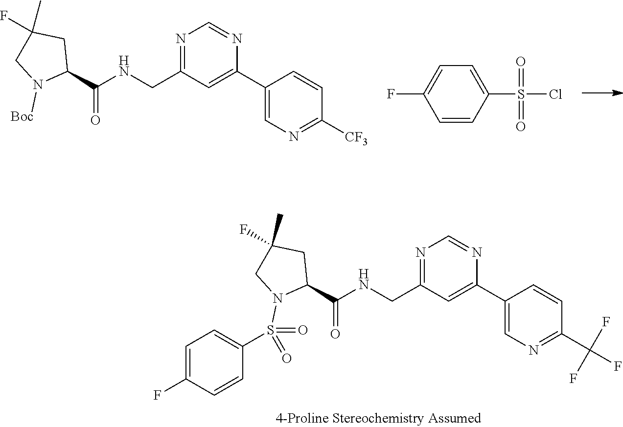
C1(C2=CC(CNC(C3CC(F)(C)CN3[Boc])=O)=NC=N2)=CN=C([CF3])C=C1.C1=C(F)C=CC(S(=O)(=O)Cl)=C1.C1(C2=CC(CNC(C3CC(F)(C)CN3S(=O)(=O)C3=CC=C(F)C=C3)=O)=NC=N2)=CN=C(C(F)(F)F)C=C1
